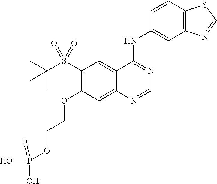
C1(S(C(C)(C)C)(=O)=O)=C(OCCOP(O)(O)=O)C=C2C(=C1)C(NC1=CC3=C(C=C1)SC=N3)=NC=N2
